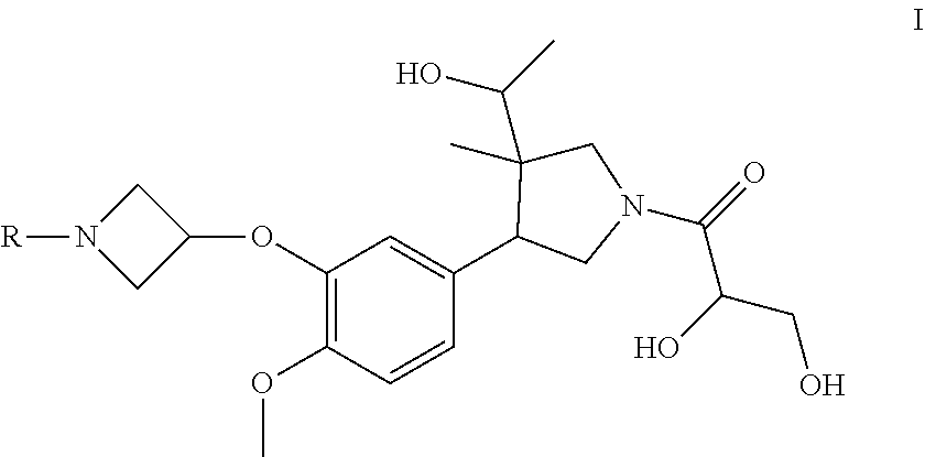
C1N([R])CC1OC1=C(OC)C=CC(C2C(C)(C(C)O)CN(C(=O)C(O)CO)C2)=C1
